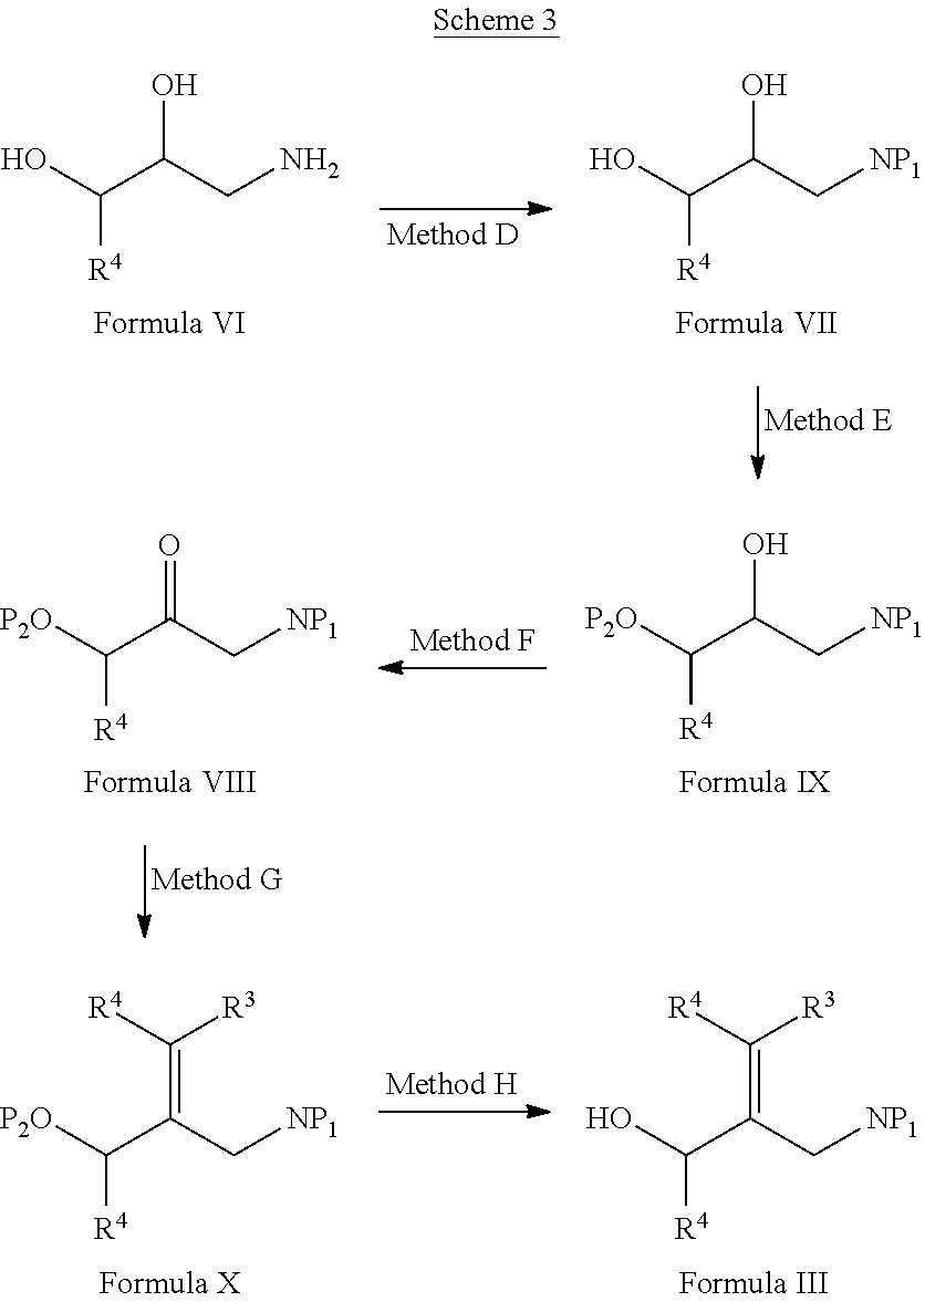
C(C(CN)O)([R4])O.C(C(C[NP1])O)([R4])O.C(C(C[NP1])O)([R4])[P2O].C(C(C[NP1])=O)([R4])[P2O].C(C(C[NP1])=C([R4])[R3])([R4])[P2O].C(C(C[NP1])=C([R4])[R3])([R4])O
